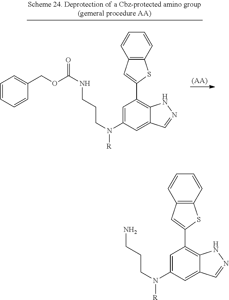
[(AA)].C1=CC=CC(COC(NCCCN(C2=CC(C3=CC4=C(S3)C=CC=C4)=C3C(=C2)C=NN3)[R])=O)=C1.NCCCN(C1=CC(C2=CC3=C(S2)C=CC=C3)=C2C(=C1)C=NN2)[R]
